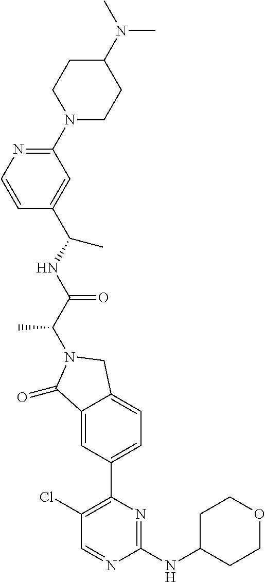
C1(=O)C2=CC(C3=C(Cl)C=NC(NC4CCOCC4)=N3)=CC=C2CN1C(C(NC(C)C1=CC(N2CCC(N(C)C)CC2)=NC=C1)=O)C
